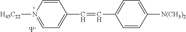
C1=CC(C=CC2=CC=C([N(CH3)2])C=C2)=CC=N1[H45C22].[Y]
